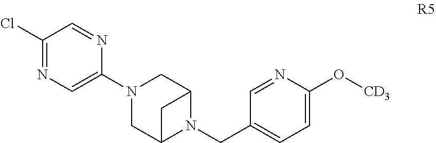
C12CN(C3=CN=C(Cl)C=N3)CC(N1CC1=CC=C(O[CD3])N=C1)C2
